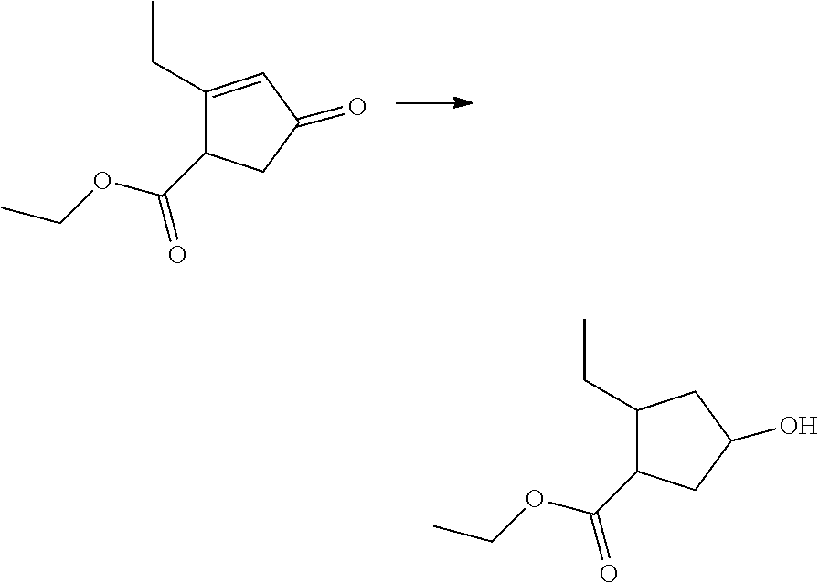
C1(CC)=CC(=O)CC1C(OCC)=O.C1(CC)C(C(OCC)=O)CC(O)C1
